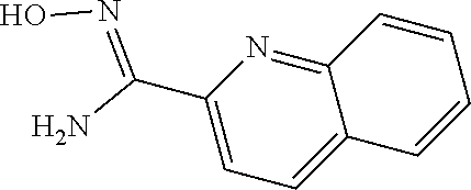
C12=NC(C(=NO)N)=CC=C1C=CC=C2
